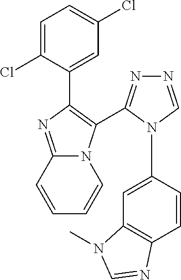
C1=C(Cl)C(C2=C(C3=NN=CN3C3=CC4=C(C=C3)N=CN4C)N3C(=N2)C=CC=C3)=CC(Cl)=C1
